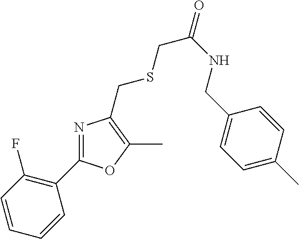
C1=CC(F)=C(C2=NC(CSCC(NCC3=CC=C(C)C=C3)=O)=C(C)O2)C=C1
